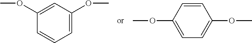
C1(OC)=CC(OC)=CC=C1.C1=C(OC)C=CC(OC)=C1
